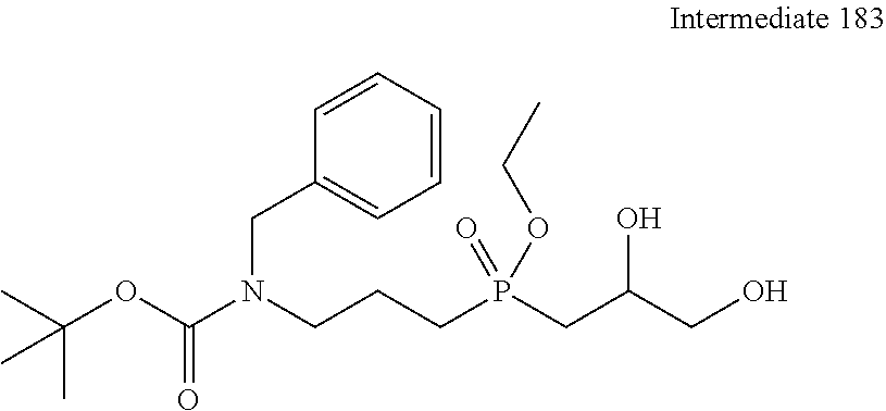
C1=CC=CC=C1CN(C(OC(C)(C)C)=O)CCCP(CC(CO)O)(OCC)=O
